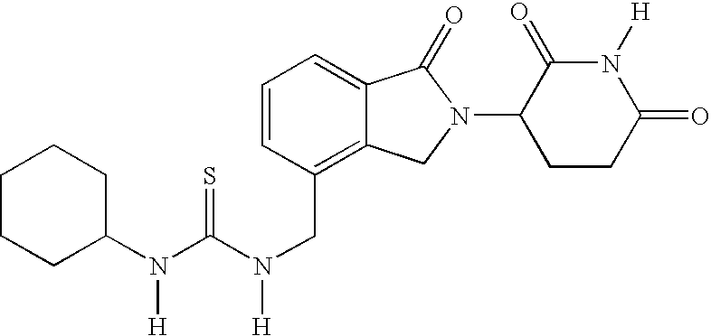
C1(N(C(N(CC2=C3C(=CC=C2)C(=O)N(C2CCC(=O)N([H])C2=O)C3)[H])=S)[H])CCCCC1
